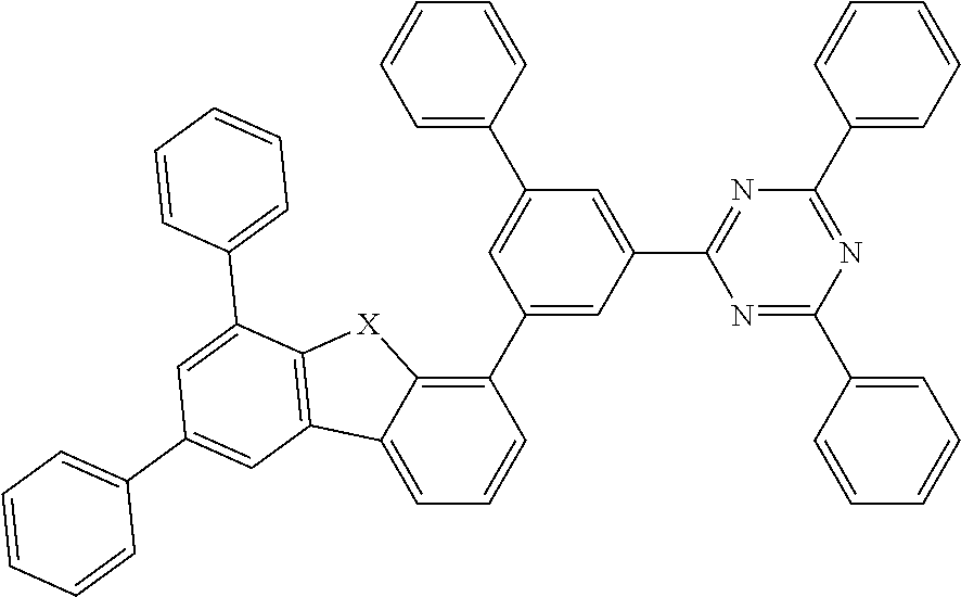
C1(C2=CC(C3=CC=CC=C3)=CC(C3=C4C(=CC=C3)C3=C([X]4)C(C4=CC=CC=C4)=CC(C4=CC=CC=C4)=C3)=C2)=NC(C2=CC=CC=C2)=NC(C2=CC=CC=C2)=N1
